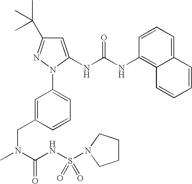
C1=C(CN(C)C(NS(=O)(=O)N2CCCC2)=O)C=CC=C1N1N=C(C(C)(C)C)C=C1NC(NC1=C2C(=CC=C1)C=CC=C2)=O
